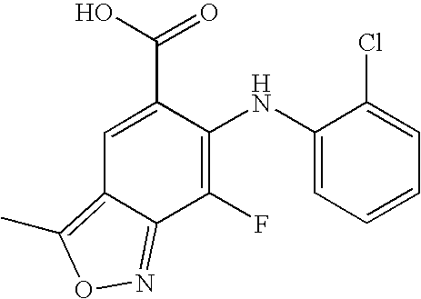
C1(NC2=C(F)C3=NOC(C)=C3C=C2C(O)=O)=CC=CC=C1Cl
